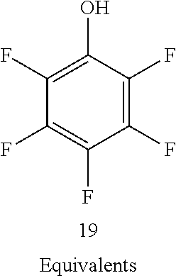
C1(F)=C(O)C(F)=C(F)C(F)=C1F
